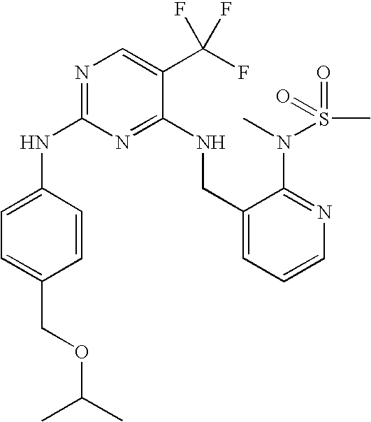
C1(NC2=NC=C(C(F)(F)F)C(NCC3=CC=CN=C3N(S(C)(=O)=O)C)=N2)=CC=C(COC(C)C)C=C1
